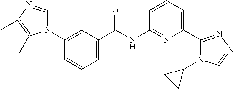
C1(N2C=NC(C)=C2C)=CC(C(NC2=NC(C3=NN=CN3C3CC3)=CC=C2)=O)=CC=C1
